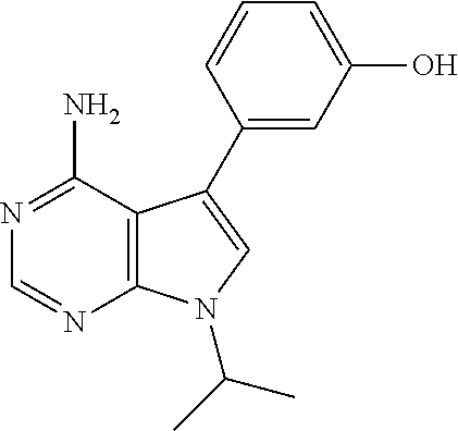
N1=C(N)C2=C(N=C1)N(C(C)C)C=C2C1=CC(O)=CC=C1
